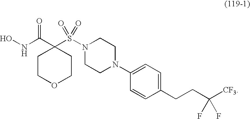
C1(C(NO)=O)(S(=O)(=O)N2CCN(C3=CC=C(CCC([CF3])(F)F)C=C3)CC2)CCOCC1
